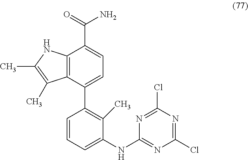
C12=C(C(C3=C(C)C(NC4=NC(Cl)=NC(Cl)=N4)=CC=C3)=CC=C1C(=O)N)C(C)=C(C)N2
